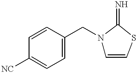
C1=CC([NC])=CC=C1CN1C=CSC1=N
